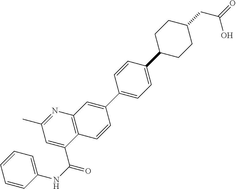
C1=CC(NC(=O)C2=CC(C)=NC3=C2C=CC(C2=CC=C(C4CCC(CC(=O)O)CC4)C=C2)=C3)=CC=C1
